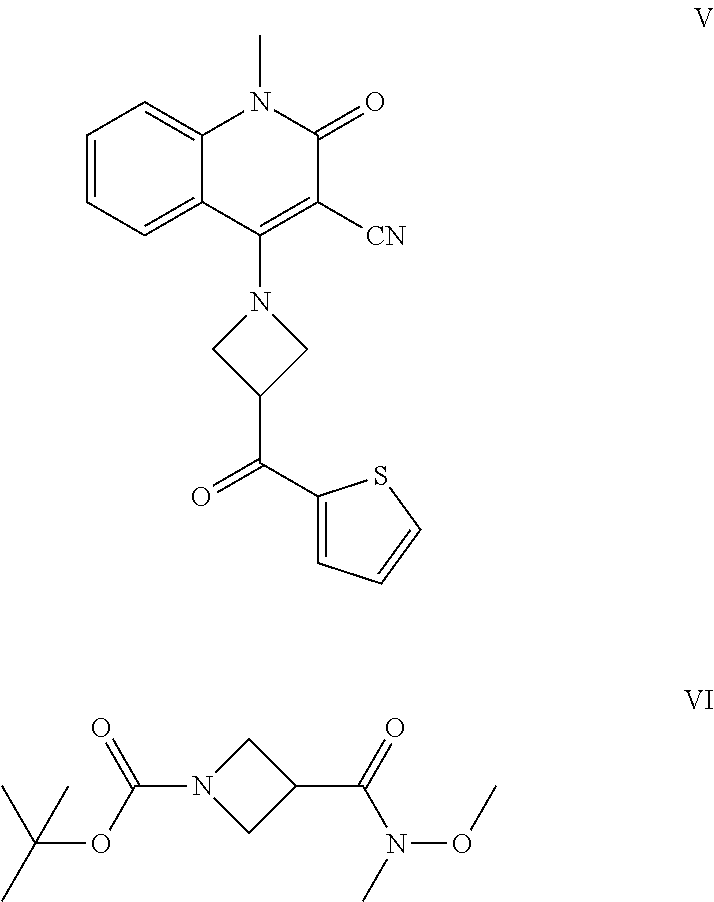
C1=CC=C2C(=C1)N(C)C(=O)C([CN])=C2N1CC(C(C2=CC=CS2)=O)C1.C1N(C(OC(C)(C)C)=O)CC1C(=O)N(C)OC
